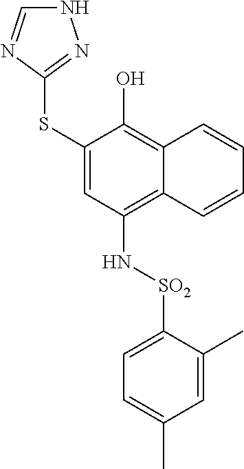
C1(SC2=NNC=N2)=CC(N[SO2]C2=CC=C(C)C=C2C)=C2C(=C1O)C=CC=C2
